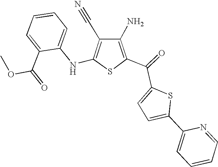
N(C1=C(C#N)C(N)=C(C(C2=CC=C(C3=CC=CC=N3)S2)=O)S1)C1=CC=CC=C1C(OC)=O
